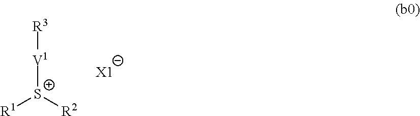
[V1]([S+]([R2])[R1])[R3].[X1]
